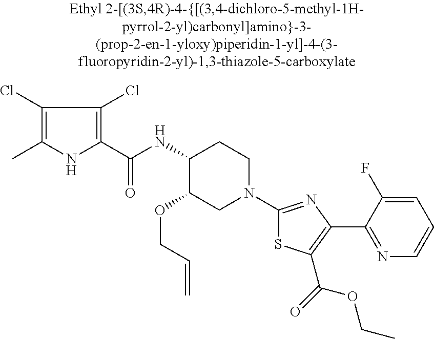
C1(Cl)=C(C)NC(C(=O)NC2C(OCC=C)CN(C3=NC(C4=NC=CC=C4F)=C(C(=O)OCC)S3)CC2)=C1Cl
